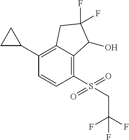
C1(C2=C3C(=C(S(=O)(=O)CC(F)(F)F)C=C2)C(O)C(F)(F)C3)CC1
